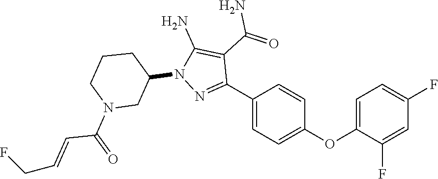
N1(C2CN(C(C=CCF)=O)CCC2)N=C(C2=CC=C(OC3=CC=C(F)C=C3F)C=C2)C(C(N)=O)=C1N
